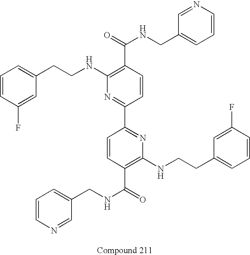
C1(F)=CC(CCNC2=C(C(=O)NCC3=CC=CN=C3)C=CC(C3=NC(NCCC4=CC=CC(F)=C4)=C(C(=O)NCC4=CC=CN=C4)C=C3)=N2)=CC=C1
